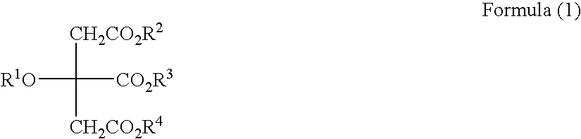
C([R1O])([CH2CO2R2])([CO2R3])[CH2CO2R4]
